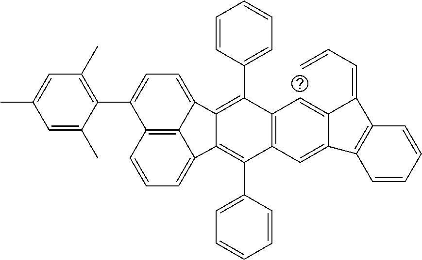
C1=CC=C2C3=C1C(C1=C(C)C=C(C)C=C1C)=CC=C3C1=C(C3=CC=CC=C3)C3=C(C(C4=CC=CC=C4)=C21)C=C1C(=C3)C(=CC=C)C2=C1C=CC=C2
